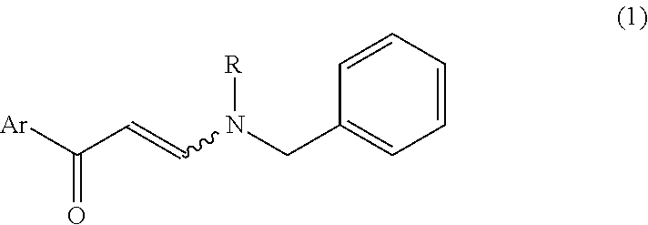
[Ar]C(C=CN(CC1=CC=CC=C1)[R])=O
